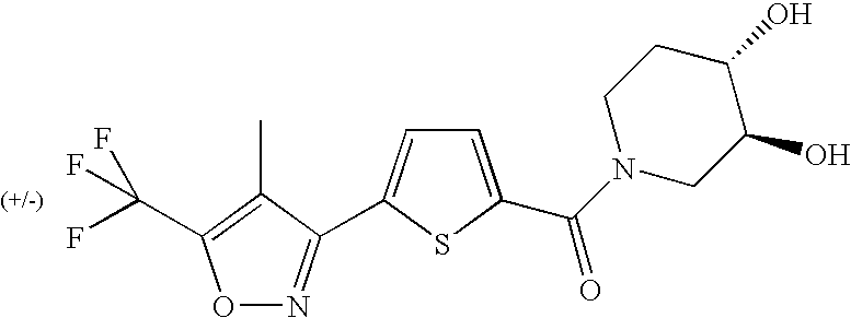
O1N=C(C2=CC=C(C(N3CC(O)C(O)CC3)=O)S2)C(C)=C1C(F)(F)F
